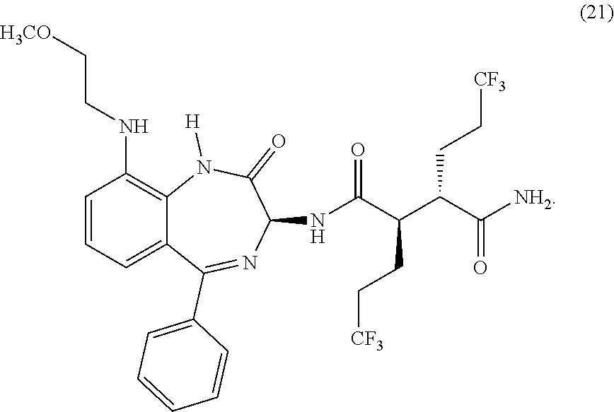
C1=CC=CC(C2=NC(NC(C(C(C([NH2])=O)CC[CF3])CC[CF3])=O)C(=O)N([H])C3=C(NCC[H3CO])C=CC=C23)=C1
